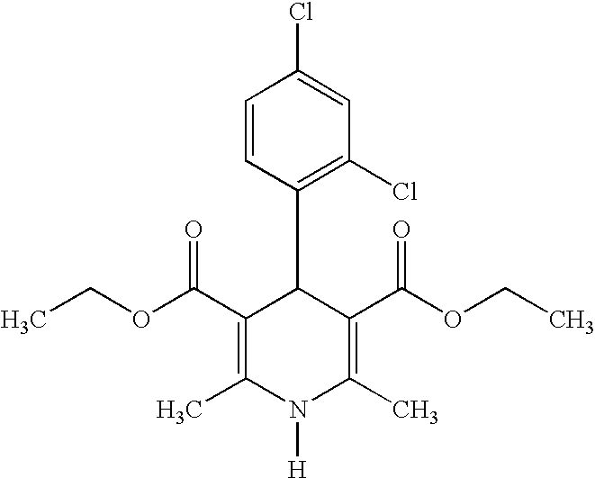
C1=CC(C2C(C(OCC)=O)=C(C)N([H])C(C)=C2C(OCC)=O)=C(Cl)C=C1Cl
